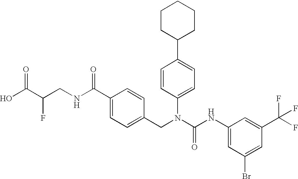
OC(C(CNC(C1=CC=C(CN(C(NC2=CC(Br)=CC(C(F)(F)F)=C2)=O)C2=CC=C(C3CCCCC3)C=C2)C=C1)=O)F)=O
